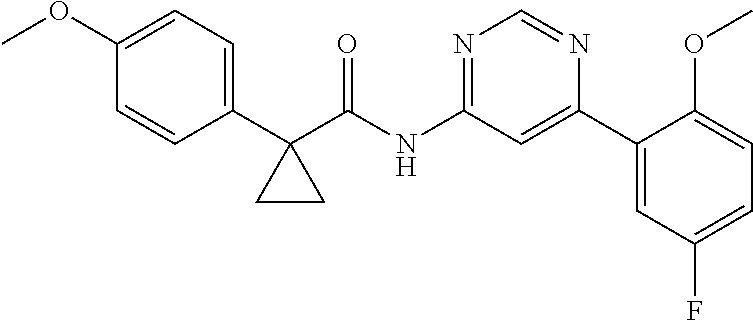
C1(C2(C(NC3=NC=NC(C4=CC(F)=CC=C4OC)=C3)=O)CC2)=CC=C(OC)C=C1
